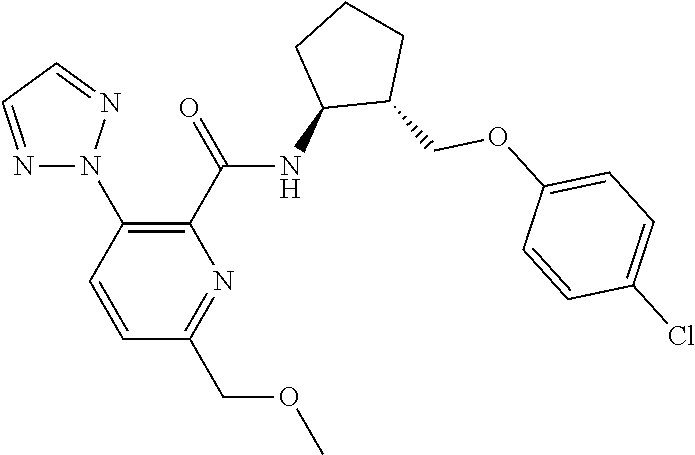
N1(C2=C(C(=O)NC3C(COC4=CC=C(Cl)C=C4)CCC3)N=C(COC)C=C2)N=CC=N1
